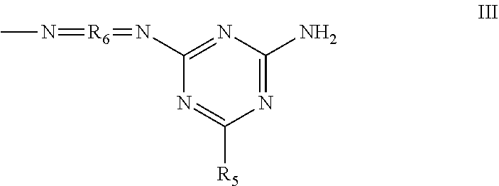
C1(N=[R6]=NC)=NC(N)=NC([R5])=N1
